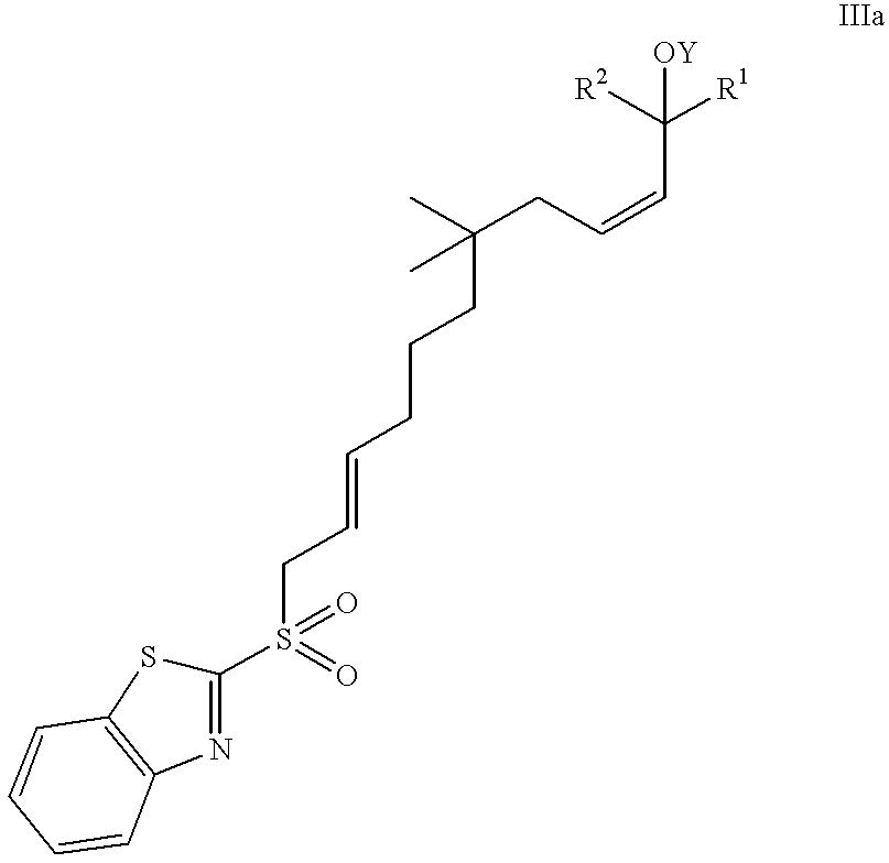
[OY]C(C=CCC(C)(C)CCCC=CCS(C1=NC2=C(S1)C=CC=C2)(=O)=O)([R1])[R2]
